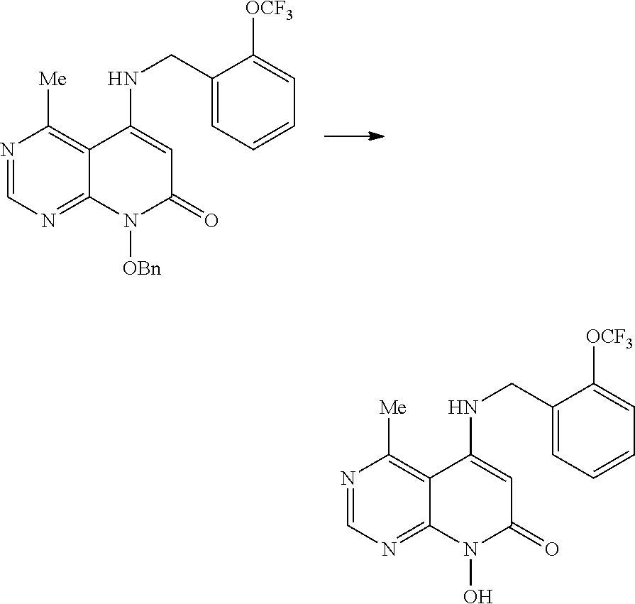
N1=CN=C2C(=C1[Me])C(NCC1=CC=CC=C1[OCF3])=CC(=O)N2[OBn].N1=CN=C2C(=C1[Me])C(NCC1=CC=CC=C1[OCF3])=CC(=O)N2O
